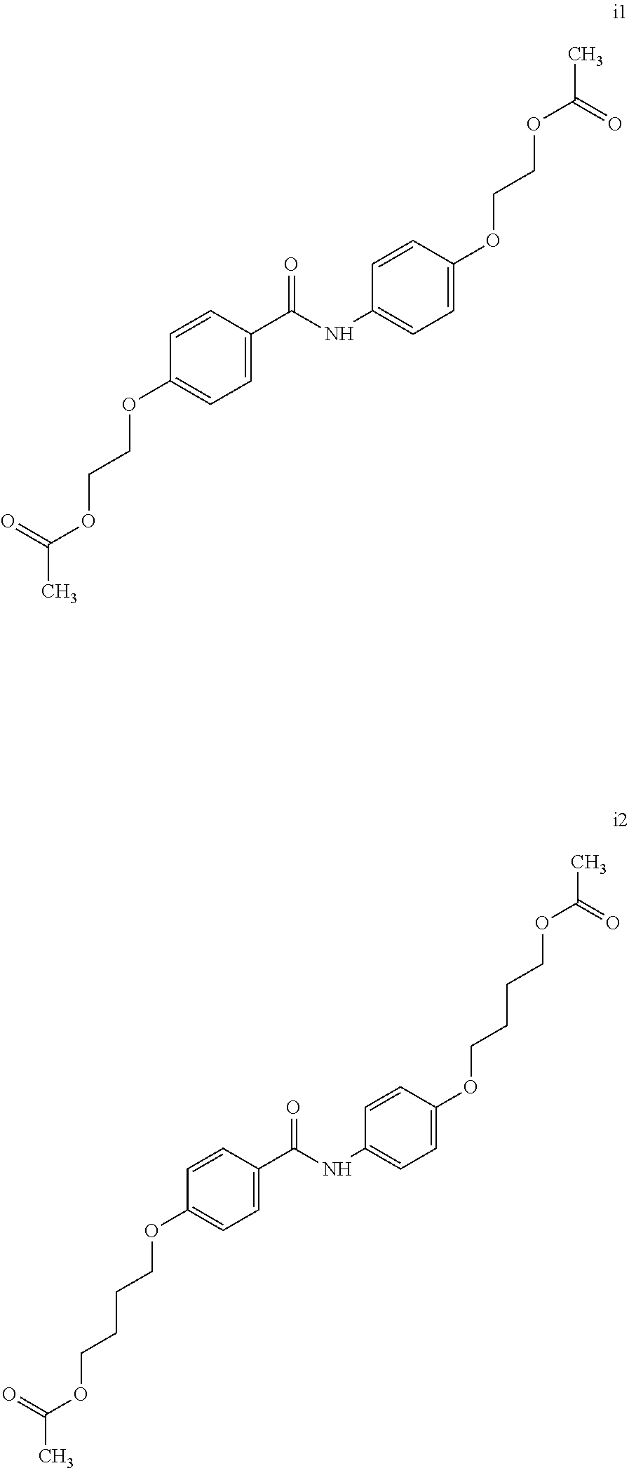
C1=CC(OCCOC(C)=O)=CC=C1C(NC1=CC=C(OCCOC(C)=O)C=C1)=O.C1=CC(OCCCCOC(C)=O)=CC=C1C(NC1=CC=C(OCCCCOC(C)=O)C=C1)=O
